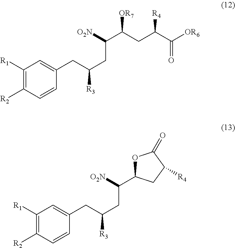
C1([R1])=C([R2])C=CC(CC([R3])CC([O2N])C(CC(C(=O)[OR6])[R4])[OR7])=C1.C1([R1])=C([R2])C=CC(CC([R3])CC([O2N])C2OC(=O)C([R4])C2)=C1
